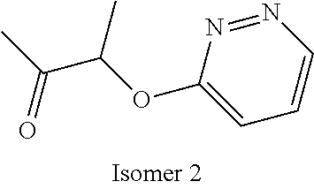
C1=C(OC(C(C)=O)C)N=NC=C1
